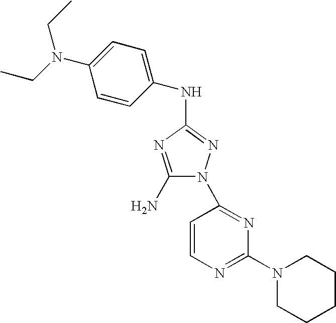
C1(N)=NC(NC2=CC=C(N(CC)CC)C=C2)=NN1C1=NC(N2CCCCC2)=NC=C1
